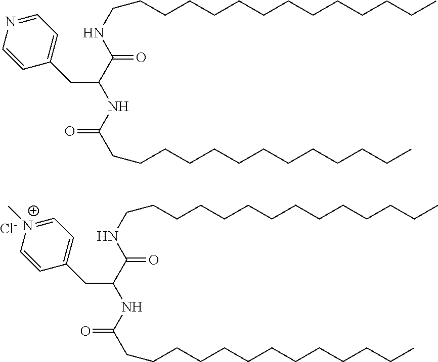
C(C(C(NCCCCCCCCCCCCCC)=O)NC(CCCCCCCCCCCCC)=O)C1=CC=[N+](C)C=C1.[Cl-].C(C(C(NCCCCCCCCCCCCCC)=O)NC(CCCCCCCCCCCCC)=O)C1=CC=NC=C1
